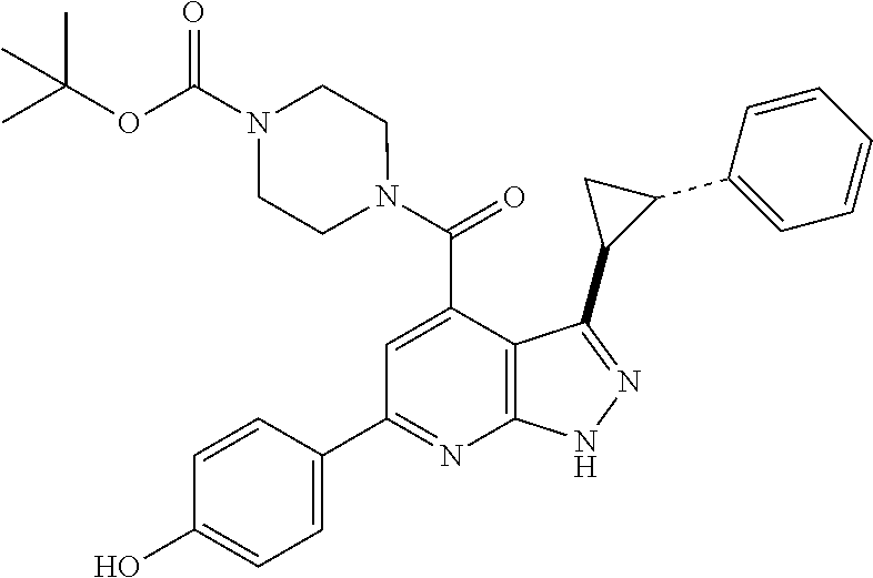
C1=C(C2=NC3=C(C(C(N4CCN(C(OC(C)(C)C)=O)CC4)=O)=C2)C(C2C(C4=CC=CC=C4)C2)=NN3)C=CC(O)=C1
